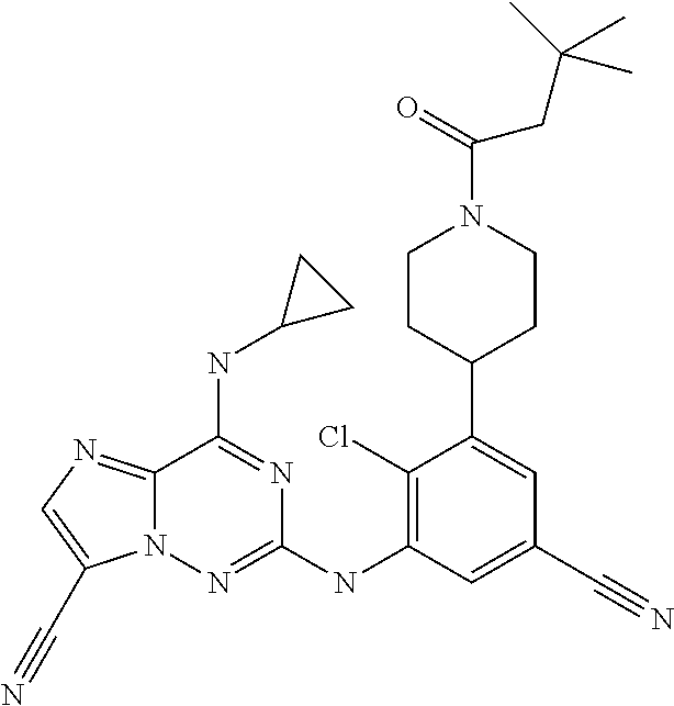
C12=NC=C(C#N)N1N=C(NC1=C(Cl)C(C3CCN(C(=O)CC(C)(C)C)CC3)=CC(C#N)=C1)N=C2NC1CC1
